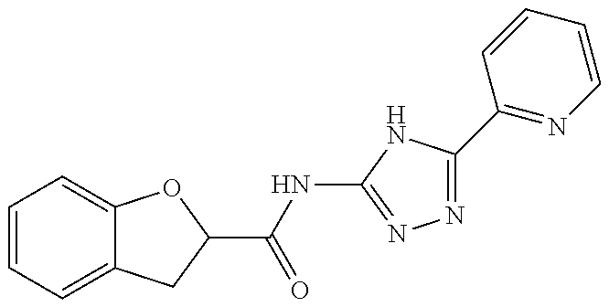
C1=CC=C2C(=C1)OC(C(=O)NC1=NN=C(C3=NC=CC=C3)N1)C2
